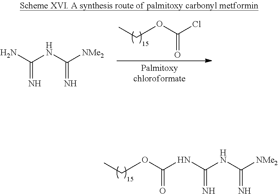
CCOC(Cl)=O.NC(NC([NMe2])=N)=N.CCOC(NC(NC([NMe2])=N)=N)=O
